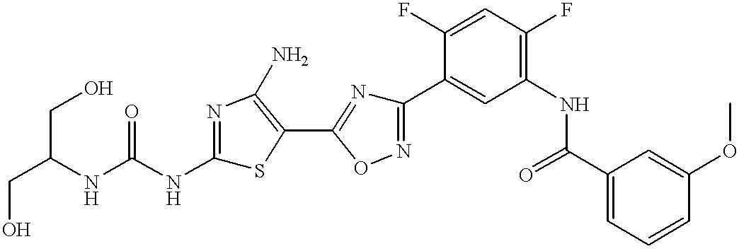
C(C(NC(NC1=NC(N)=C(C2=NC(C3=CC(NC(C4=CC=CC(OC)=C4)=O)=C(F)C=C3F)=NO2)S1)=O)CO)O
